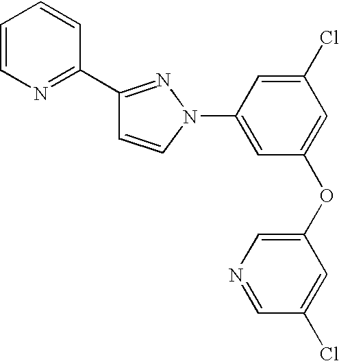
C1(C2=NC=CC=C2)=NN(C2=CC(OC3=CN=CC(Cl)=C3)=CC(Cl)=C2)C=C1
